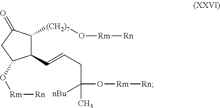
C1(C=CCC(C)([nBu])O[Rm][Rn])C([(CH2)7]O[Rm][Rn])C(=O)CC1O[Rm][Rn]
